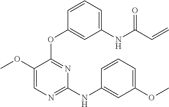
N(C1=NC=C(OC)C(OC2=CC(NC(C=C)=O)=CC=C2)=N1)C1=CC(OC)=CC=C1
